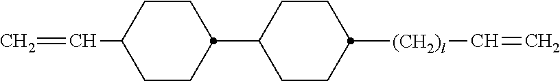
C=C[(CH2)l]C1CCC(C2CCC(C=C)CC2)CC1
